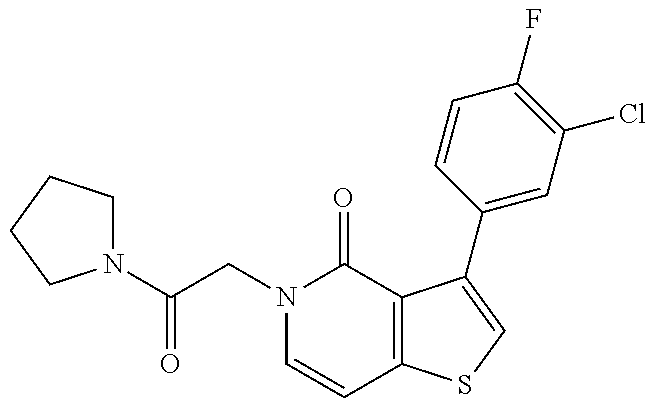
N1(C(CN2C=CC3=C(C2=O)C(C2=CC(Cl)=C(F)C=C2)=CS3)=O)CCCC1
